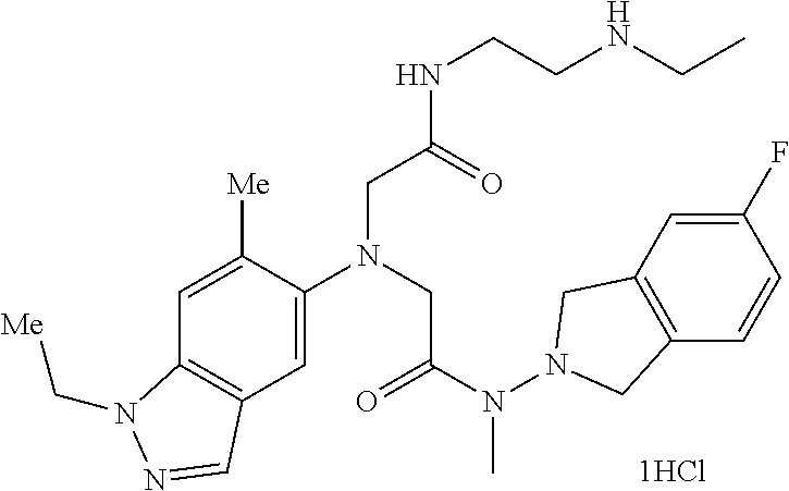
C12=C(C=C(N(CC(N(N3CC4=C(C3)C=C(F)C=C4)C)=O)CC(NCCNCC)=O)C([Me])=C1)C=NN2C[Me]
